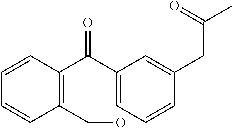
C1(CO)=C(C(C2=CC=CC(CC(=O)C)=C2)=O)C=CC=C1
